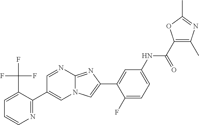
C1=NC2=NC(C3=CC(NC(C4=C(C)N=C(C)O4)=O)=CC=C3F)=CN2C=C1C1=NC=CC=C1C(F)(F)F
